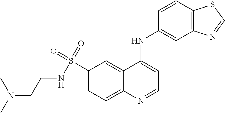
S(C1=CC=C2C(=C1)C(NC1=CC3=C(C=C1)SC=N3)=CC=N2)(NCCN(C)C)(=O)=O
